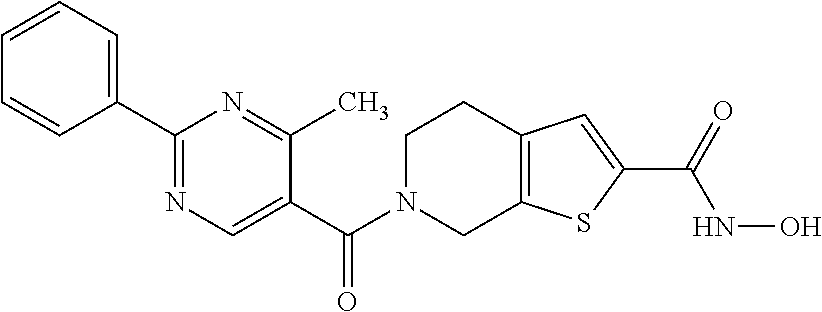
C(N1CC2=C(CC1)C=C(C(NO)=O)S2)(=O)C1=CN=C(C2=CC=CC=C2)N=C1C
